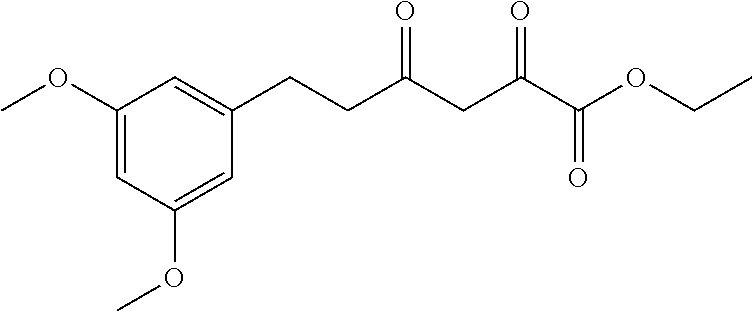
C1(OC)=CC(OC)=CC(CCC(=O)CC(=O)C(=O)OCC)=C1
